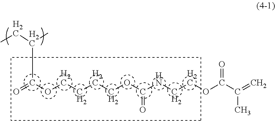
O=C(OCCCCOC(NCCOC(C(=C)C)=O)=O)C(C)CC
